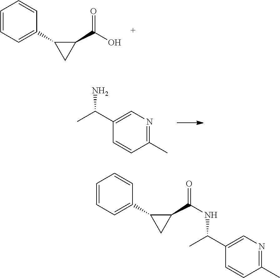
C1=CC=C(C2CC2C(O)=O)C=C1.C1(C)=NC=C(C(C)N)C=C1.C1=CC=C(C2CC2C(=O)NC(C2=CN=C(C)C=C2)C)C=C1
